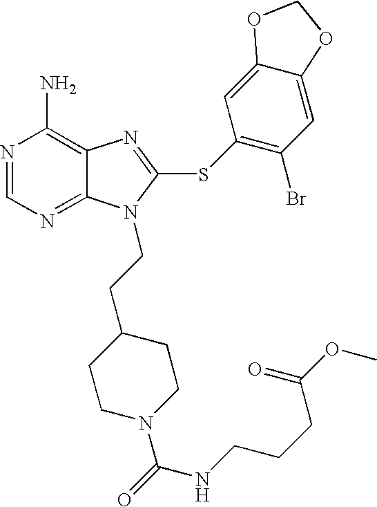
N1=CN=C2C(=C1N)N=C(SC1=C(Br)C=C3C(=C1)OCO3)N2CCC1CCN(C(=O)NCCCC(=O)OC)CC1
